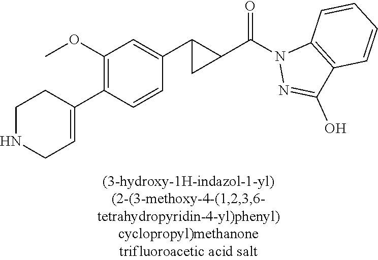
C1(OC)=C(C2=CCNCC2)C=CC(C2C(C(N3N=C(O)C4=C3C=CC=C4)=O)C2)=C1
